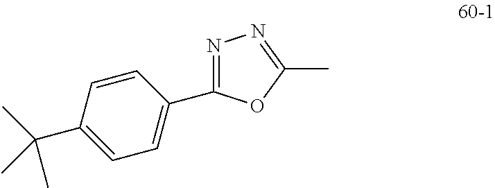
C1=CC(C2=NN=C(C)O2)=CC=C1C(C)(C)C
